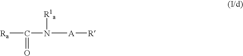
[Ra]C(N([A][R])[R1a])=O
